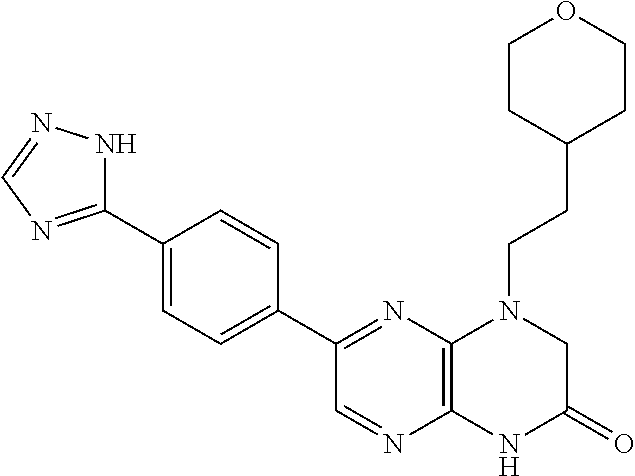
C12=C(N=C(C3=CC=C(C4=NC=NN4)C=C3)C=N1)N(CCC1CCOCC1)CC(=O)N2
